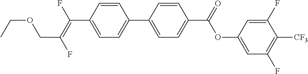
C(C1=CC=C(C2=CC=C(C(OC3=CC(F)=C([CF3])C(F)=C3)=O)C=C2)C=C1)(=C(F)COCC)F
